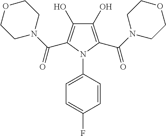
C1(O)=C(C(N2CCOCC2)=O)N(C2=CC=C(F)C=C2)C(C(N2CCOCC2)=O)=C1O
